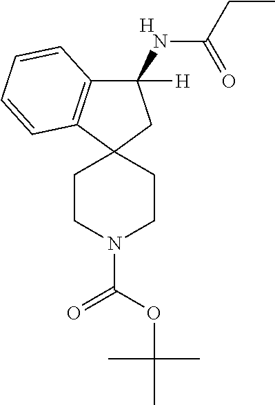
C1(NC(CC)=O)([H])C2=C(C3(C1)CCN(C(OC(C)(C)C)=O)CC3)C=CC=C2.[H]
